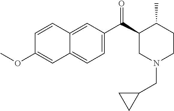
C1=CC2=CC(C(C3CN(CC4CC4)CCC3C)=O)=CC=C2C=C1OC
